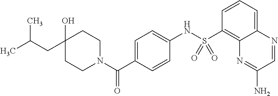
C1CN(C(C2=CC=C(NS(C3=C4C(=CC=C3)N=CC(N)=N4)(=O)=O)C=C2)=O)CCC1(O)CC(C)C
